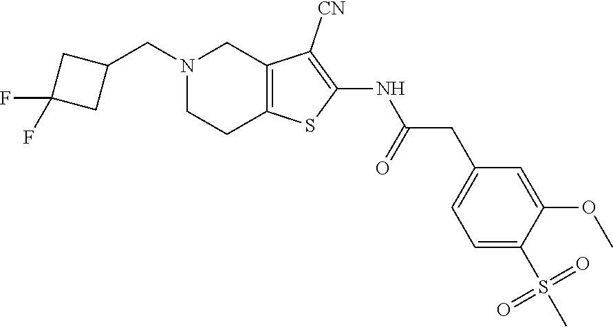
C1(CN2CCC3=C(C2)C([CN])=C(NC(CC2=CC=C(S(C)(=O)=O)C(OC)=C2)=O)S3)CC(F)(F)C1
